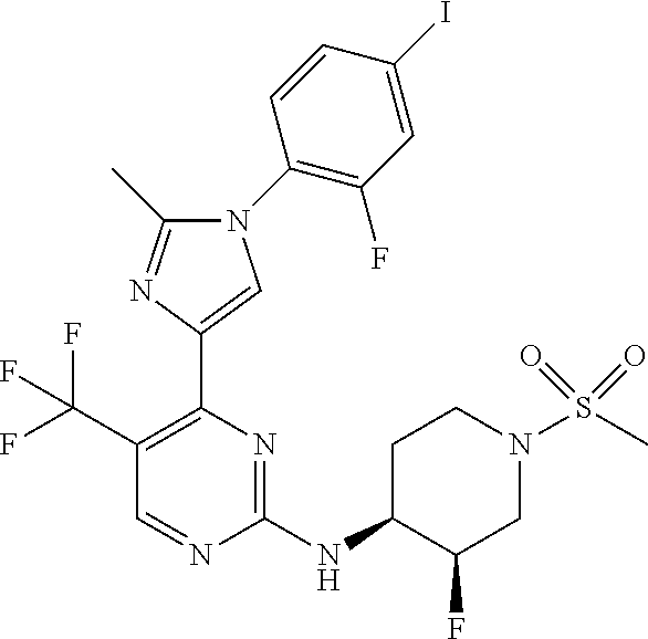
C1=NC(NC2C(F)CN(S(C)(=O)=O)CC2)=NC(C2=CN(C3=C(F)C=C(I)C=C3)C(C)=N2)=C1C(F)(F)F
